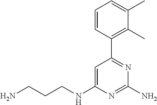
C1=CC(C2=NC(N)=NC(NCCCN)=C2)=C(C)C(C)=C1
